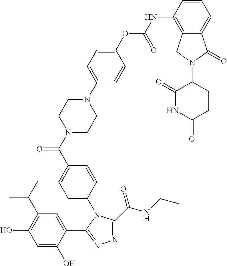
C1=C(O)C(C2=NN=C(C(NCC)=O)N2C2=CC=C(C(N3CCN(C4=CC=C(OC(NC5=C6C(=CC=C5)C(=O)N(C5C(=O)NC(=O)CC5)C6)=O)C=C4)CC3)=O)C=C2)=CC(C(C)C)=C1O
